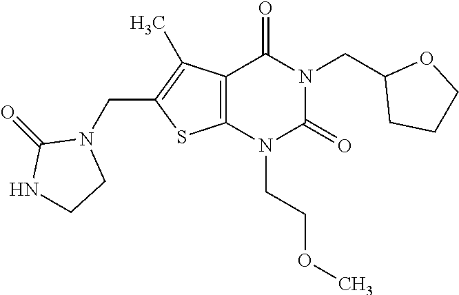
C12=C(N(CCOC)C(=O)N(CC3CCCO3)C1=O)SC(CN1C(=O)NCC1)=C2C
